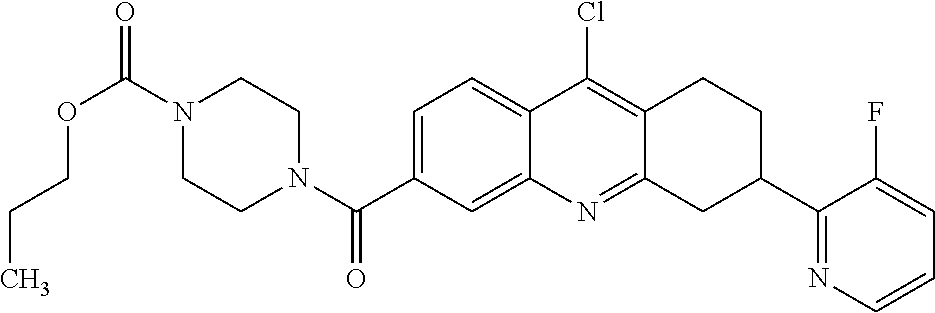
N1(C(OCCC)=O)CCN(C(=O)C2=CC=C3C(=C2)N=C2C(=C3Cl)CCC(C3=NC=CC=C3F)C2)CC1
